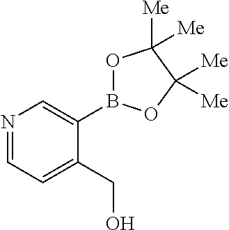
O1B(C2=CN=CC=C2CO)OC([Me])([Me])C1([Me])[Me]
